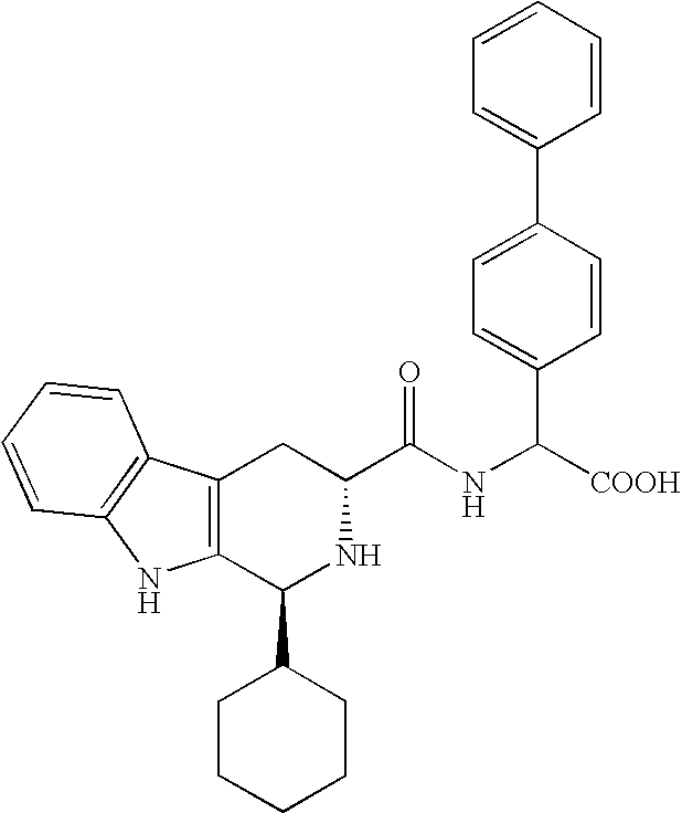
C1(C2CCCCC2)NC(C(=O)NC(C2=CC=C(C3=CC=CC=C3)C=C2)[COOH])CC2=C1NC1=C2C=CC=C1
